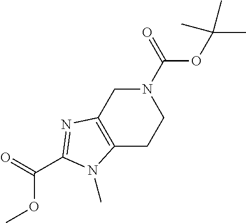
N1(C(=O)OC(C)(C)C)CC2=C(CC1)N(C)C(C(OC)=O)=N2
